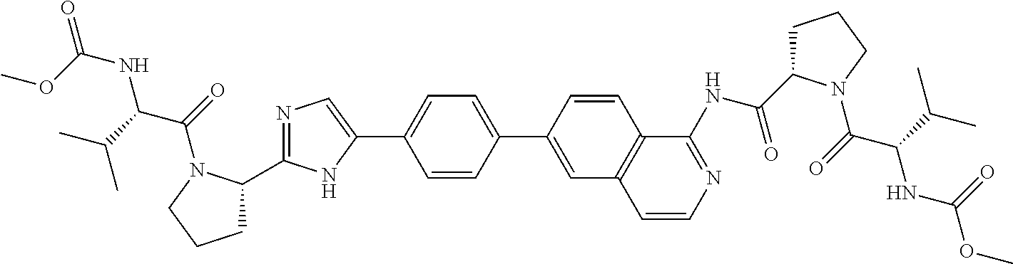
C1=CC(C2=CC3=C(C=C2)C(NC(=O)C2CCCN2C(=O)C(C(C)C)NC(OC)=O)=NC=C3)=CC=C1C1=CN=C(C2CCCN2C(=O)C(C(C)C)NC(=O)OC)N1
